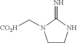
C1CNC(=N)N1C[CO2H]
